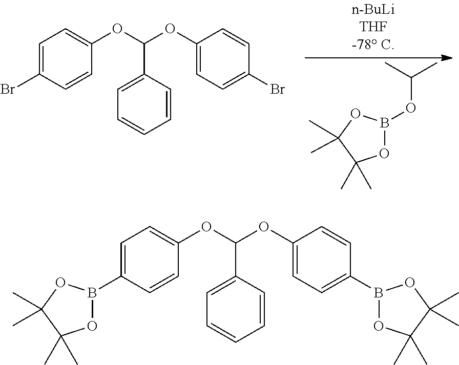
C1=C(Br)C=CC(OC(C2=CC=CC=C2)OC2=CC=C(Br)C=C2)=C1.C1(C)(C)OB(OC(C)C)OC1(C)C.C1=C(B2OC(C)(C)C(C)(C)O2)C=CC(OC(C2=CC=CC=C2)OC2=CC=C(B3OC(C)(C)C(C)(C)O3)C=C2)=C1
